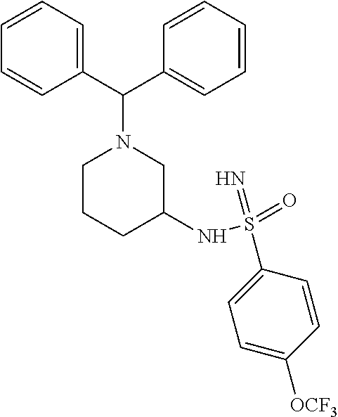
C(N1CCCC(NS(=N)(C2=CC=C([OCF3])C=C2)=O)C1)(C1=CC=CC=C1)C1=CC=CC=C1
